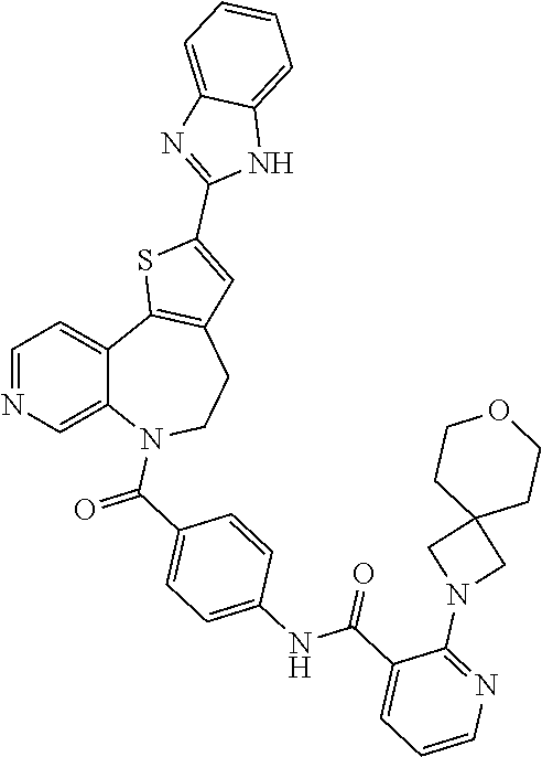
C1=NC=C2C(=C1)C1=C(CCN2C(=O)C2=CC=C(NC(=O)C3=CC=CN=C3N3CC4(C3)CCOCC4)C=C2)C=C(C2=NC3=CC=CC=C3N2)S1
